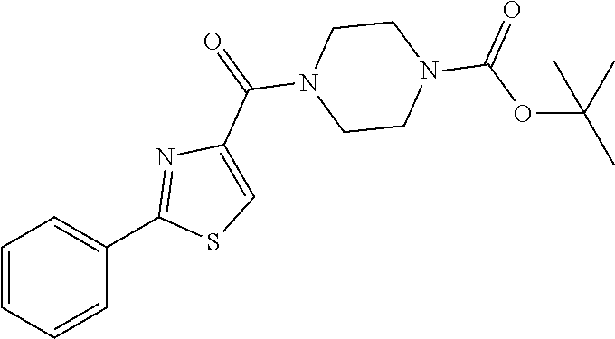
C1=CC=CC(C2=NC(C(=O)N3CCN(C(OC(C)(C)C)=O)CC3)=CS2)=C1
